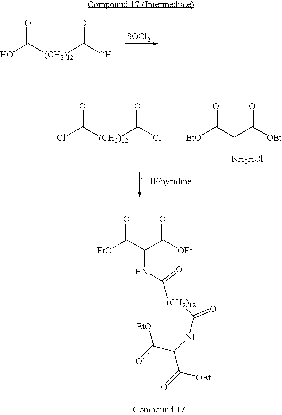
[SOCl2].OC([(CH2)12]C(=O)O)=O.ClC([(CH2)12]C(=O)Cl)=O.[EtO]C(C(C(=O)[OEt])[NH2HCl])=O.[EtO]C(C(C(=O)[OEt])NC([(CH2)12]C(NC(C(=O)[EtO])C([OEt])=O)=O)=O)=O
